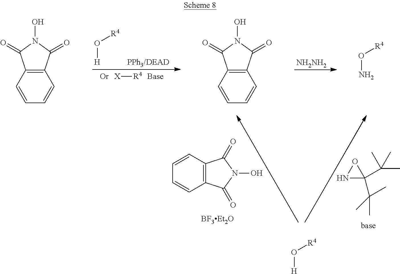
O([H])[R4].[X][R4].[NH2NH2].C1=CC=CC2=C1C(=O)N(O)C2=O.C1=CC=CC2=C1C(=O)N(O)C2=O.O(N)[R4].C1=CC2=C(C=C1)C(=O)N(O)C2=O.N1C(C(C)(C)C)(C(C)(C)C)O1.O([H])[R4]
